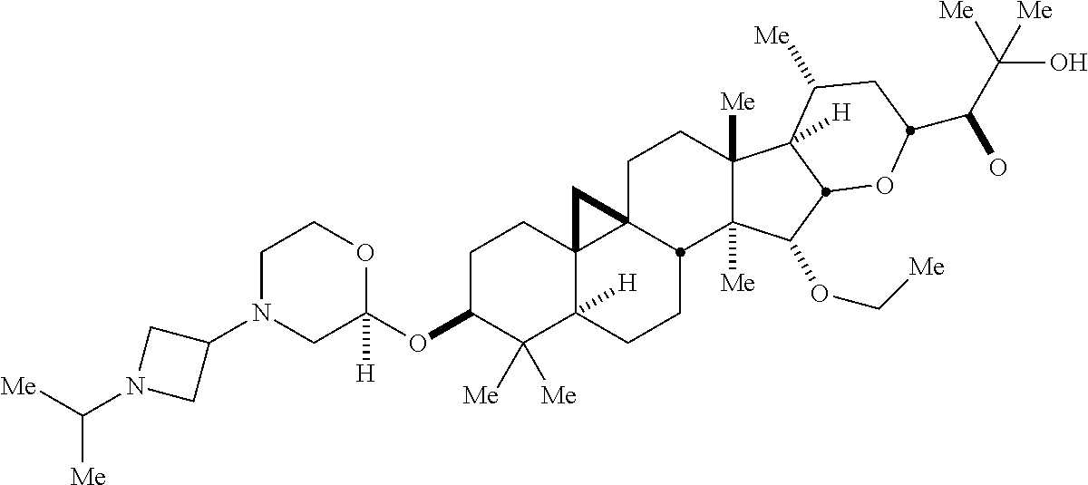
O(C1C([Me])([Me])C2([H])C3(CC1)C1(CCC4([Me])C([Me])(C(OC[Me])C5C4([H])C([Me])CC(C(C([Me])(O)[Me])O)O5)C1CC2)C3)C1([H])OCCN(C2CN(C([Me])[Me])C2)C1
